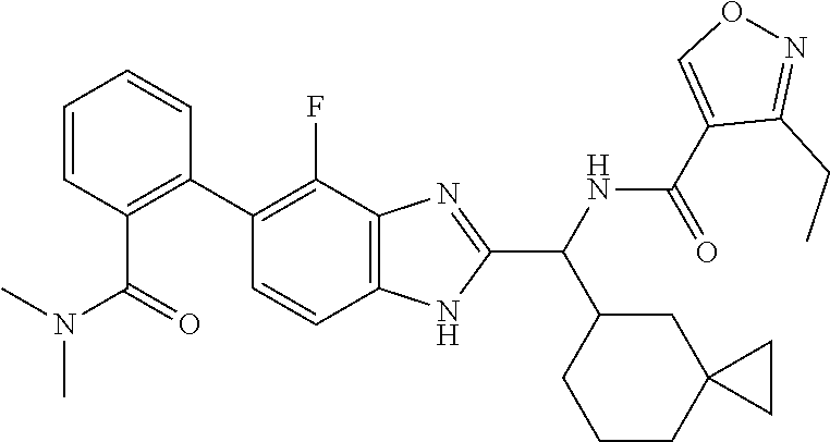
C1(F)=C(C2=C(C(N(C)C)=O)C=CC=C2)C=CC2=C1N=C(C(NC(C1=CON=C1CC)=O)C1CCCC3(C1)CC3)N2
